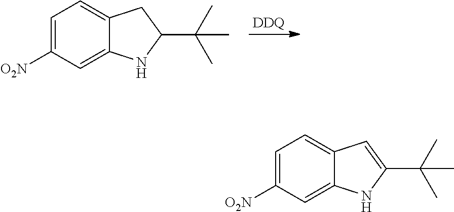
[DDQ].C1=C([O2N])C=C2C(=C1)CC(C(C)(C)C)N2.C1=C([O2N])C=C2C(=C1)C=C(C(C)(C)C)N2
